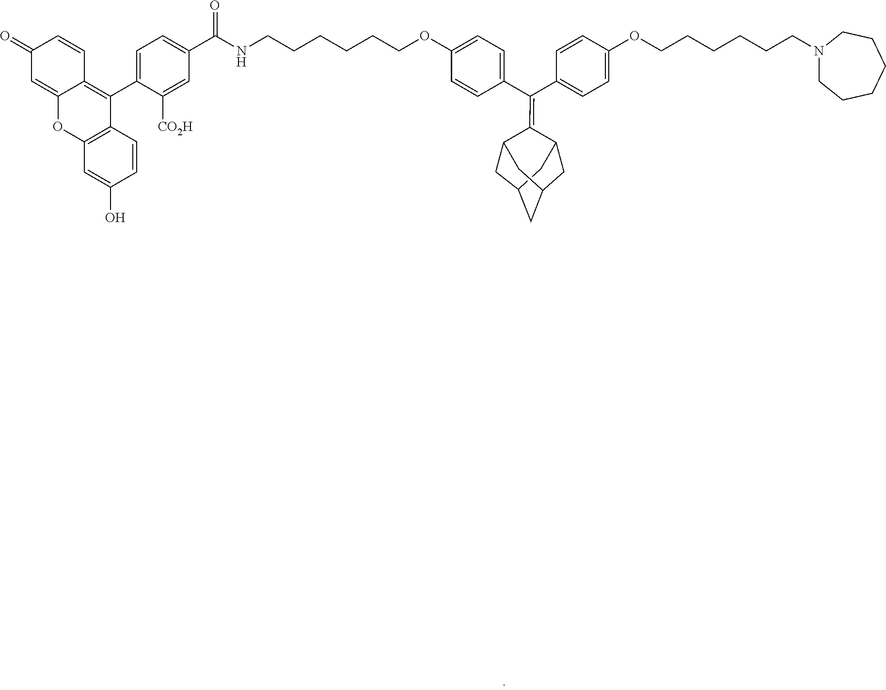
C1(C(C2=CC=C(OCCCCCCN3CCCCCC3)C=C2)=C2C3CC4CC2CC(C3)C4)=CC=C(OCCCCCCNC(C2=CC=C(C3=C4C(=CC(=O)C=C4)OC4=C3C=CC(O)=C4)C([CO2H])=C2)=O)C=C1
